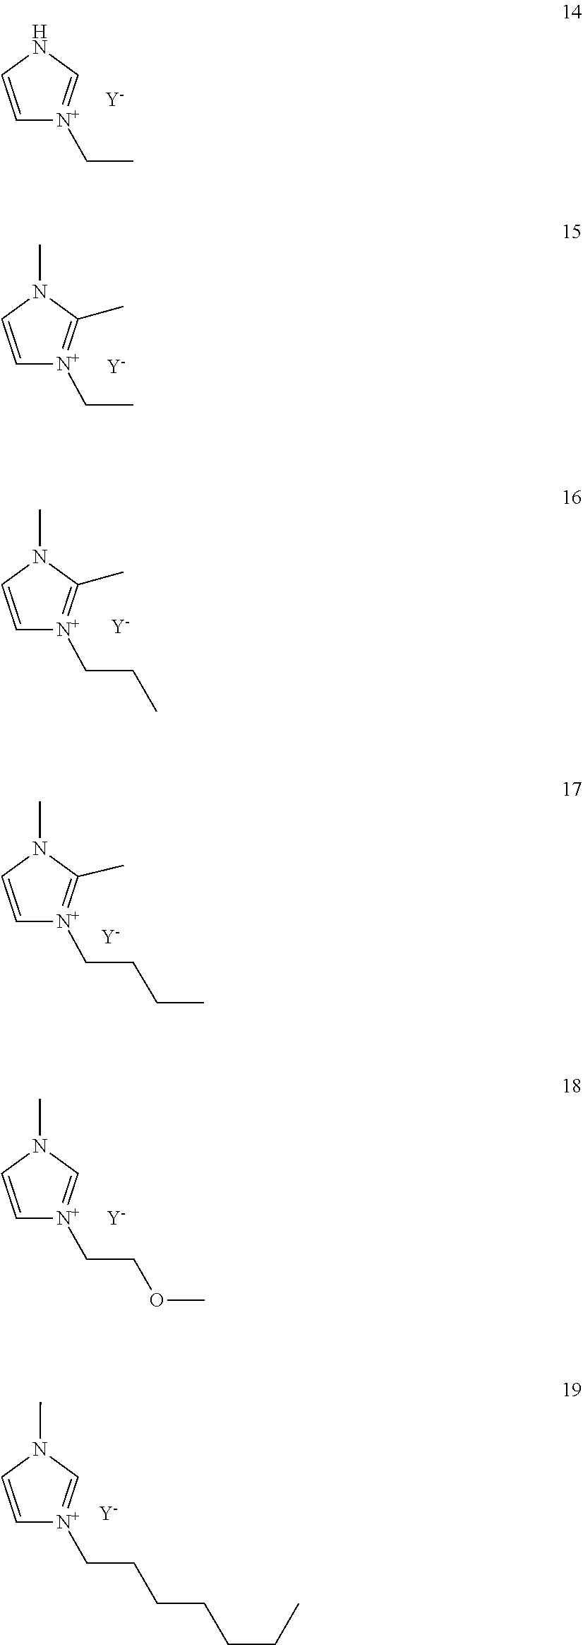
N1C=C[N+](CC)=C1.[Y].N1(C)C(C)=[N+](CC)C=C1.[Y].N1(C)C(C)=[N+](CCC)C=C1.[Y].CN1C(C)=[N+](CCCC)C=C1.[Y].N1(C)C=[N+](CCOC)C=C1.[Y].N1(C)C=C[N+](CCCCCCC)=C1.[Y]
